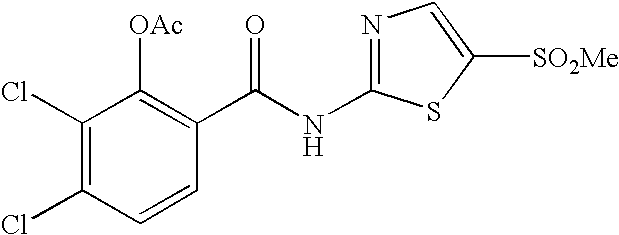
C1(Cl)=C(Cl)C=CC(C(NC2=NC=C([SO2Me])S2)=O)=C1[OAc]
